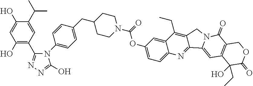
N1(C2=CC=C(CC3CCN(C(=O)OC4=CC=C5C(=C4)C(CC)=C4C(=N5)C5=CC6=C(C(=O)N5C4)COC(=O)C6(O)CC)CC3)C=C2)C(C2=C(O)C=C(O)C(C(C)C)=C2)=NN=C1O
